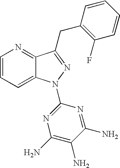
C1=CC=C2C(=N1)C(CC1=C(F)C=CC=C1)=NN2C1=NC(N)=C(N)C(N)=N1
